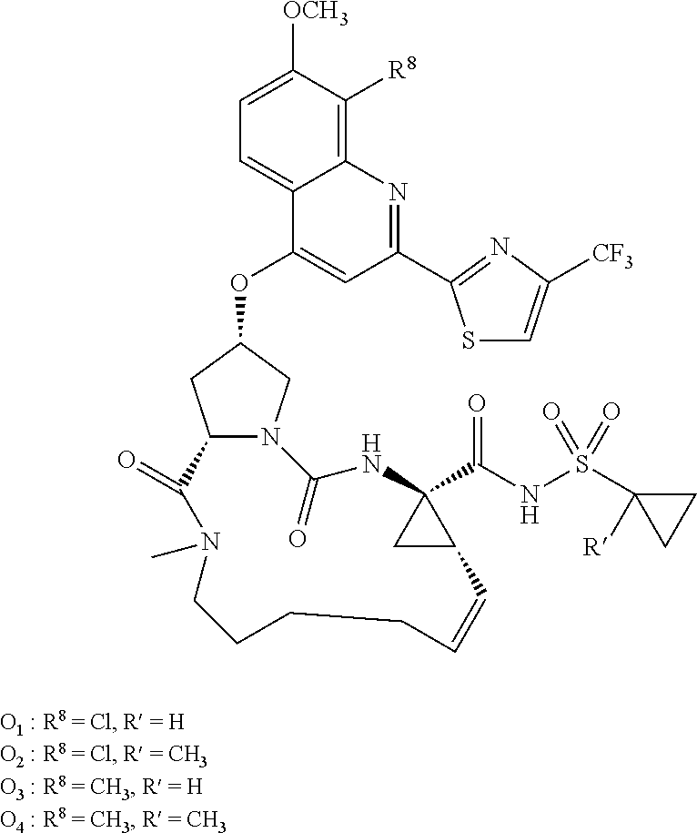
C12N(CC(OC3=CC(C4=NC([CF3])=CS4)=NC4=C([R8])C([OCH3])=CC=C34)C1)C(=O)NC1(C(NS(C3([R])CC3)(=O)=O)=O)CC1C=CCCCCN(C)C2=O
